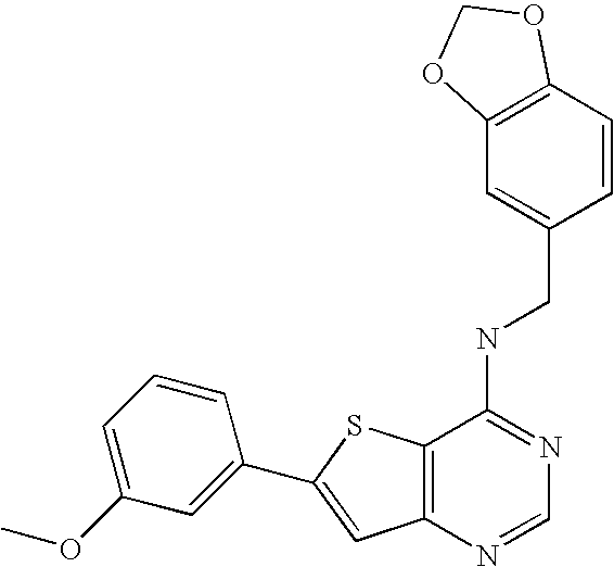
C12=C(N=CN=C1NCC1=CC3=C(C=C1)OCO3)C=C(C1=CC(OC)=CC=C1)S2
